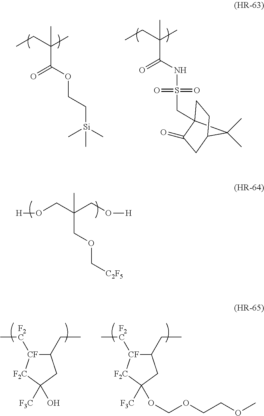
CCC(C)(C(OCC[Si](C)(C)C)=O)C.C12(CS(NC(C(CC)(C)C)=O)(=O)=O)C(C)(C)C(CC1=O)CC2.[H]OCC(CO[H])(C)COC[C2F5].C[F2C][CF]1C(CC)CC([F3C])(OCOCCOC)[F2C]1.C[F2C][CF]1C(CC)CC([F3C])(O)[F2C]1
